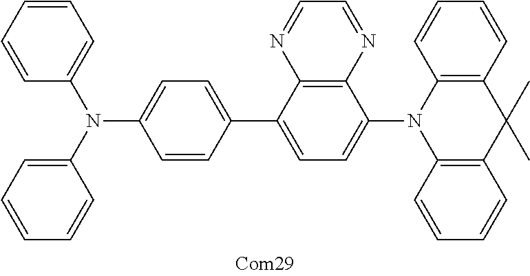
C1(C2=CC=C(N3C4=C(C(C)(C)C5=C3C=CC=C5)C=CC=C4)C3=C2N=CC=N3)=CC=C(N(C2=CC=CC=C2)C2=CC=CC=C2)C=C1
